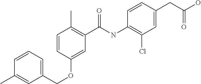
C1=CC=C(COC2=CC(C(NC3=C(Cl)C=C(CC(O)=O)C=C3)=O)=C(C)C=C2)C=C1C
